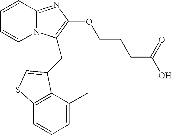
C1=CC2=NC(OCCCC(O)=O)=C(CC3=CSC4=C3C(C)=CC=C4)N2C=C1
